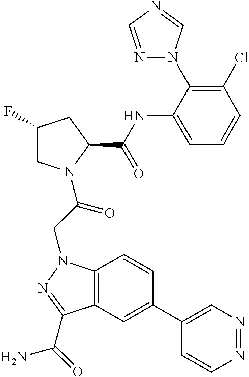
C1(C2=CC3=C(C=C2)N(CC(=O)N2CC(F)CC2C(NC2=CC=CC(Cl)=C2N2N=CN=C2)=O)N=C3C(=O)N)=CN=NC=C1
